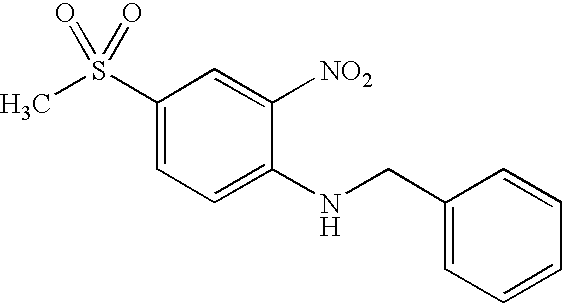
C1(S(C)(=O)=O)=CC=C(NCC2=CC=CC=C2)C([NO2])=C1
